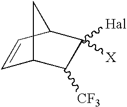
C1=CC2C([X])([Hal])C([CF3])C1C2
